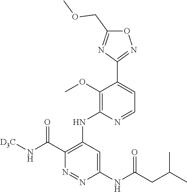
O1C(COC)=NC(C2=CC=NC(NC3=C(C(N[D3C])=O)N=NC(NC(CC(C)C)=O)=C3)=C2OC)=N1
